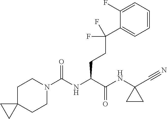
C1C2(CCN(C(NC(C(NC3(C#N)CC3)=O)CCC(C3=CC=CC=C3F)(F)F)=O)C1)CC2
